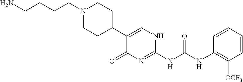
C1(C2=CNC(NC(NC3=C([OCF3])C=CC=C3)=O)=NC2=O)CCN(CCCCN)CC1
